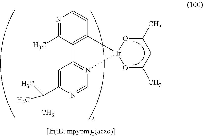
N1=C(C)C2=C(C=C1)[Ir]1(N3=C2C=C(C(C)(C)C)N=C3)OC(C)CC(C)O1
